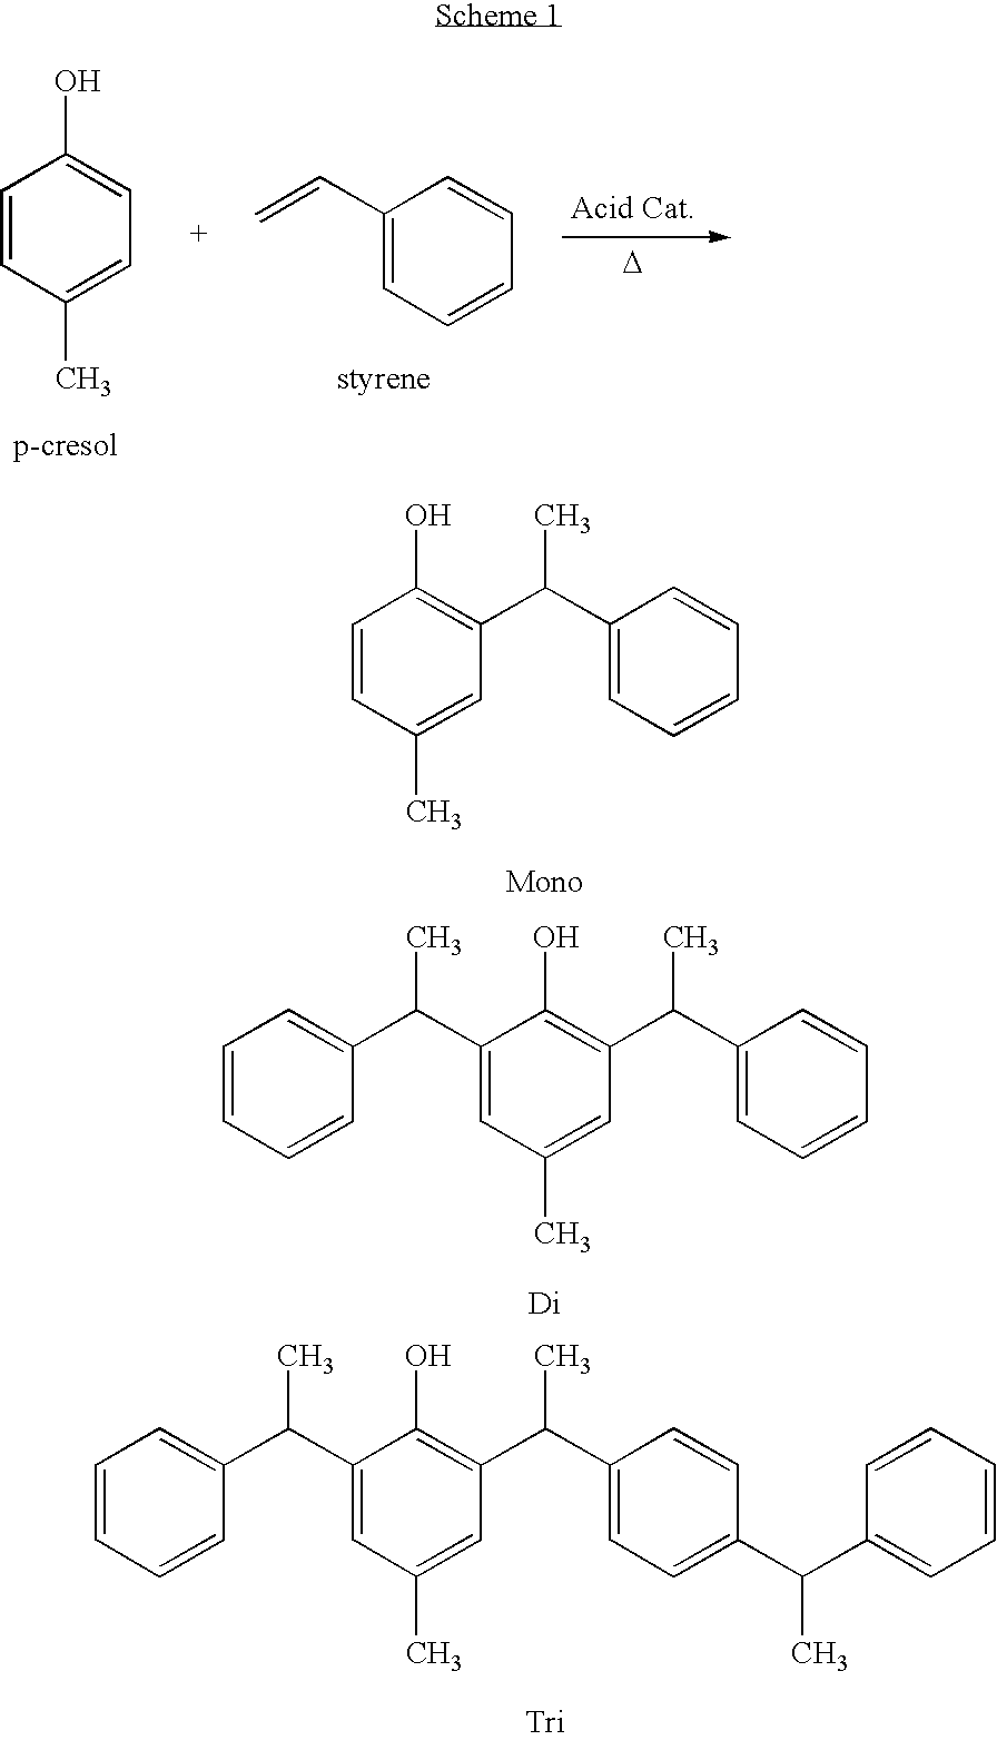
C1=CC(C)=CC=C1O.C=CC1=CC=CC=C1.[D].C1=CC(C)=CC(C(C2=CC=CC=C2)C)=C1O.C1=CC=CC(C(C2=CC(C)=CC(C(C3=CC=CC=C3)C)=C2O)C)=C1.C1=CC=CC(C(C2=CC(C)=CC(C(C3=CC=C(C(C4=CC=CC=C4)C)C=C3)C)=C2O)C)=C1
